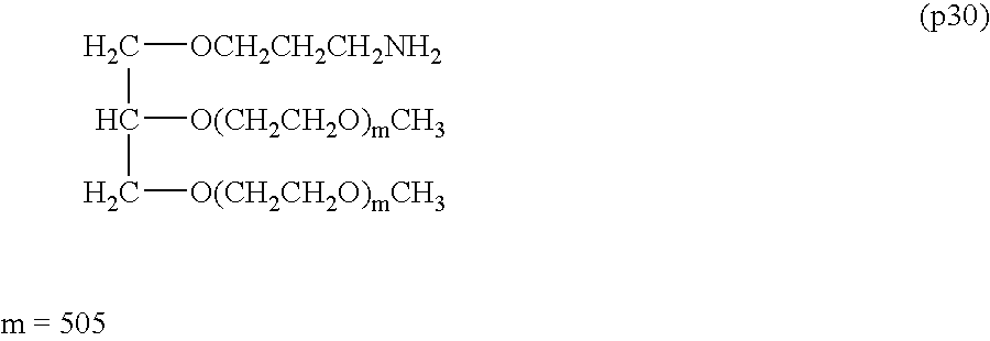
C([OCH2CH2CH2NH2])C([O(CH2CH2O)mCH3])C[O(CH2CH2O)mCH3]
